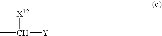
CC([Y])[X12]
